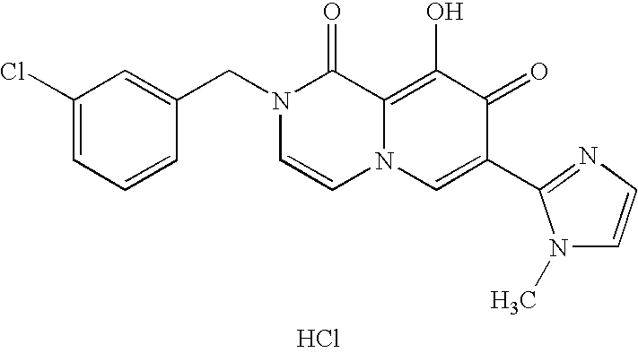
C1(Cl)=CC=CC(CN2C=CN3C(=C(O)C(=O)C(C4=NC=CN4C)=C3)C2=O)=C1.Cl
